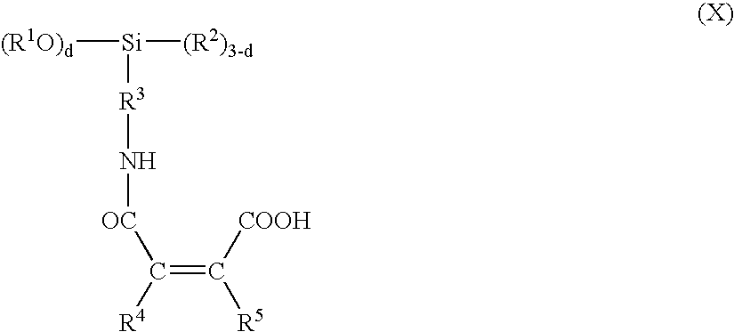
[(R1O)d][Si]([(R2)3-d])[R3]N[OC]C([R4])=C([COOH])[R5]
